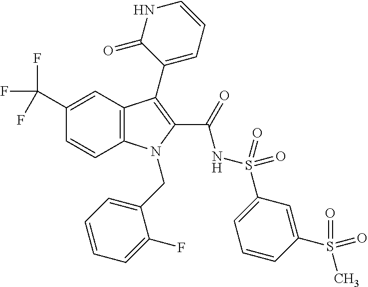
C1(C(F)(F)F)=CC2=C(C=C1)N(CC1=CC=CC=C1F)C(C(=O)NS(=O)(=O)C1=CC=CC(S(C)(=O)=O)=C1)=C2C1=CC=CNC1=O
